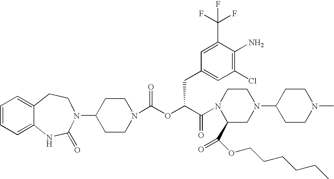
C12=CC=CC=C1NC(=O)N(C1CCN(C(OC(C(=O)N3C(C(OCCCCCC)=O)CN(C4CCN(C)CC4)CC3)CC3=CC(Cl)=C(N)C(C(F)(F)F)=C3)=O)CC1)CC2
